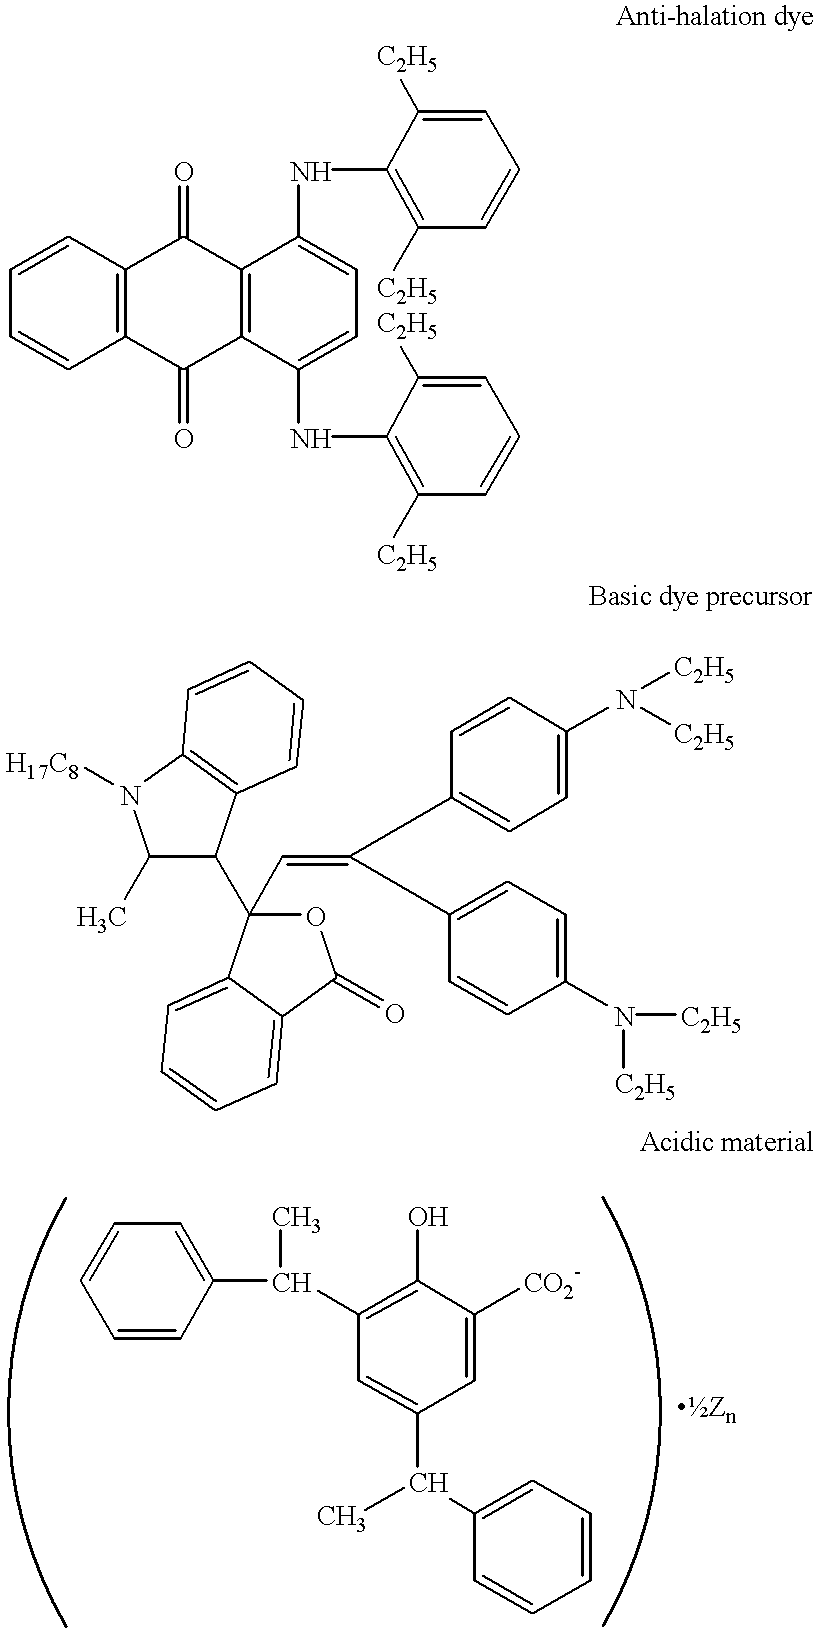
C1=CC2=C(C=C1)C(=O)C1=C(C2=O)C(NC2=C([C2H5])C=CC=C2[C2H5])=CC=C1NC1=C([C2H5])C=CC=C1[C2H5].C1(C)C(C2(C=C(C3=CC=C(N([C2H5])[C2H5])C=C3)C3=CC=C(N([C2H5])[C2H5])C=C3)OC(=O)C3=CC=CC=C23)C2=C(N1[H17C8])C=CC=C2.C1=CC=CC(C(C)C2=C(O)C([CO2-])=CC(C(C)C3=CC=CC=C3)=C2)=C1
